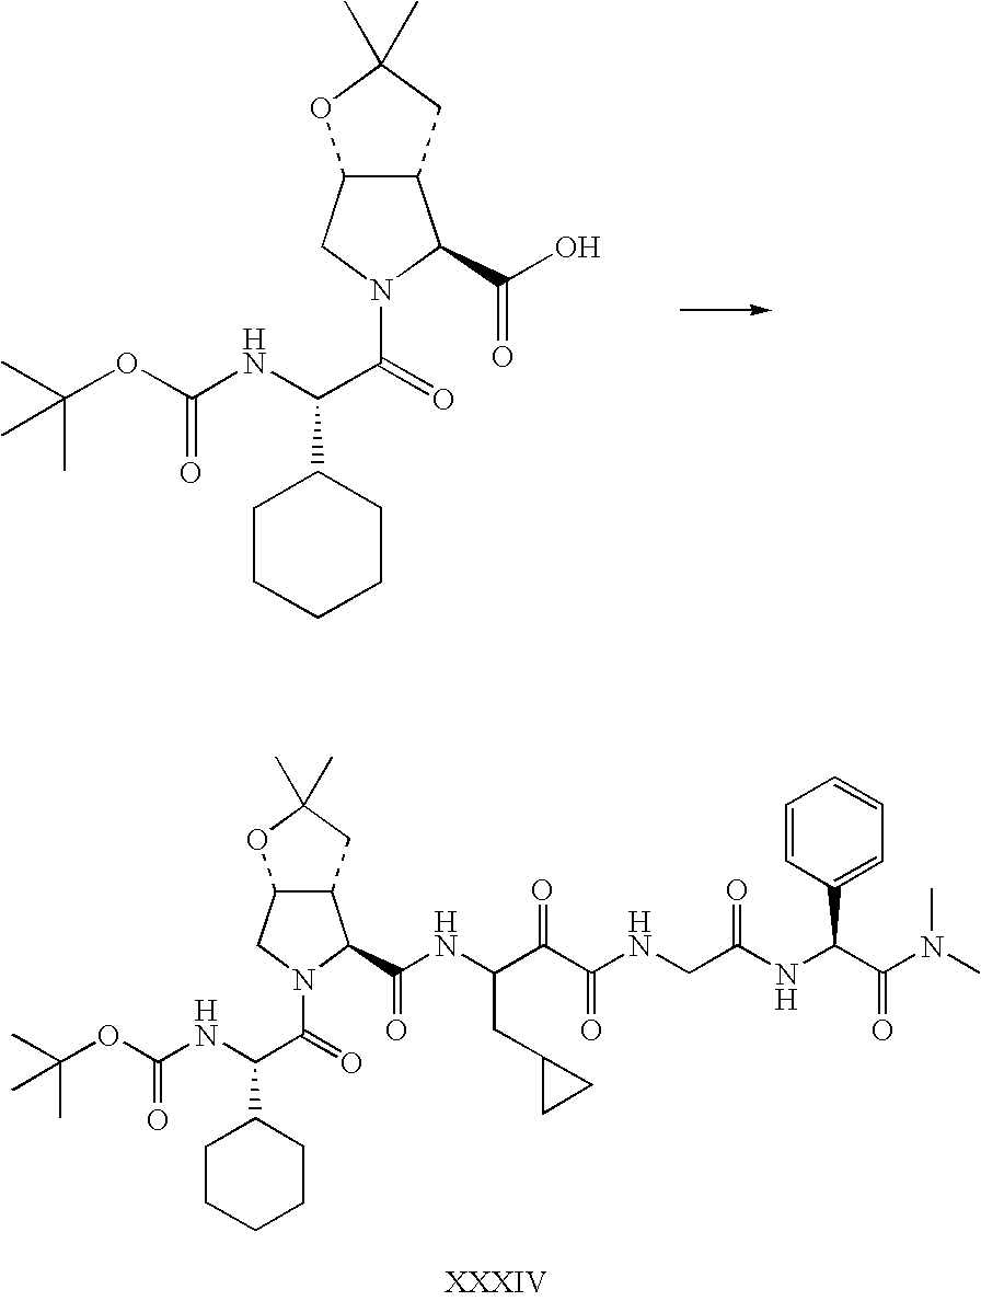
C12C(CN(C(C(NC(OC(C)(C)C)=O)C3CCCCC3)=O)C1C(O)=O)OC(C)(C)C2.C12C(CN(C(C(NC(OC(C)(C)C)=O)C3CCCCC3)=O)C1C(NC(C(C(NCC(NC(C(N(C)C)=O)C1=CC=CC=C1)=O)=O)=O)CC1CC1)=O)OC(C)(C)C2
